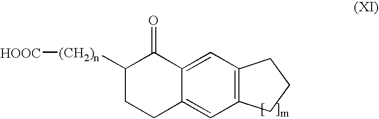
C1([(CH2)n][HOOC])CCC2=CC3=C(C=C2C1=O)CCC3
